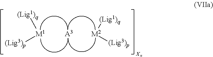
[M1]([(Lig1)q])[(Lig3)p].[A3].[M2]([(Lig1)q])[(Lig3)p]
